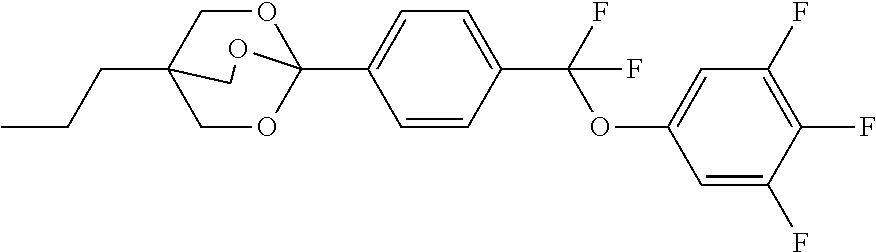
C(CC)C12COC(C3=CC=C(C(OC4=CC(F)=C(F)C(F)=C4)(F)F)C=C3)(OC1)OC2
